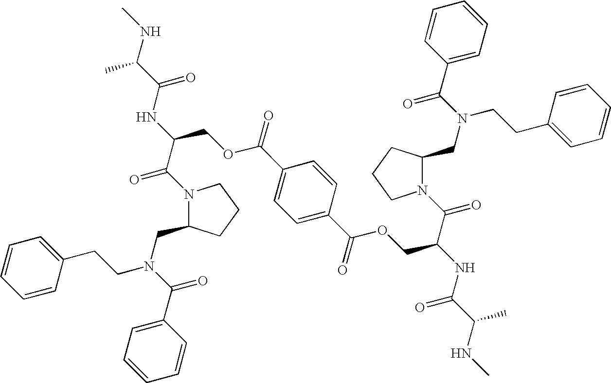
CNC(C(NC(C(N1C(CN(C(C2=CC=CC=C2)=O)CCC2=CC=CC=C2)CCC1)=O)COC(=O)C1=CC=C(C(OCC(C(=O)N2C(CN(C(=O)C3=CC=CC=C3)CCC3=CC=CC=C3)CCC2)NC(=O)C(C)NC)=O)C=C1)=O)C
